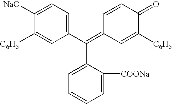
C(C1=CC=CC=C1[COONa])(C1=CC=C([NaO])C([C6H5])=C1)=C1C=C([C6H5])C(=O)C=C1
